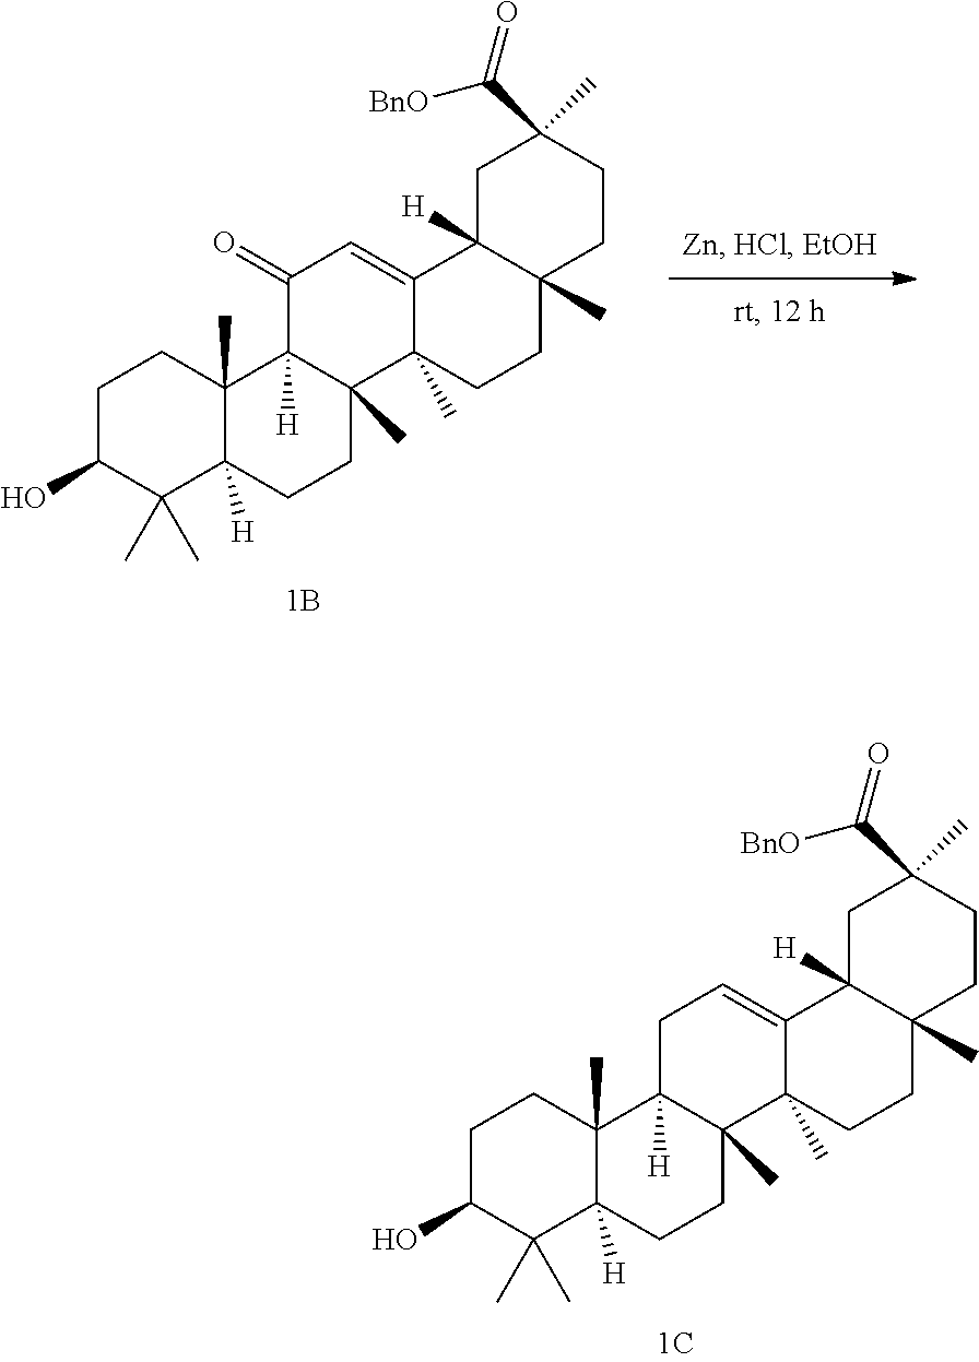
C1(O)C(C)(C)C2([H])C(C)(CC1)C1([H])C(C)(CC2)C2(C)CCC3(C)C([H])(CC(C(=O)[BnO])(C)CC3)C2=CC1.C1(O)C(C)(C)C2([H])C(C)(CC1)C1([H])C(C)(CC2)C2(C)CCC3(C)C([H])(CC(C(=O)[BnO])(C)CC3)C2=CC1=O
